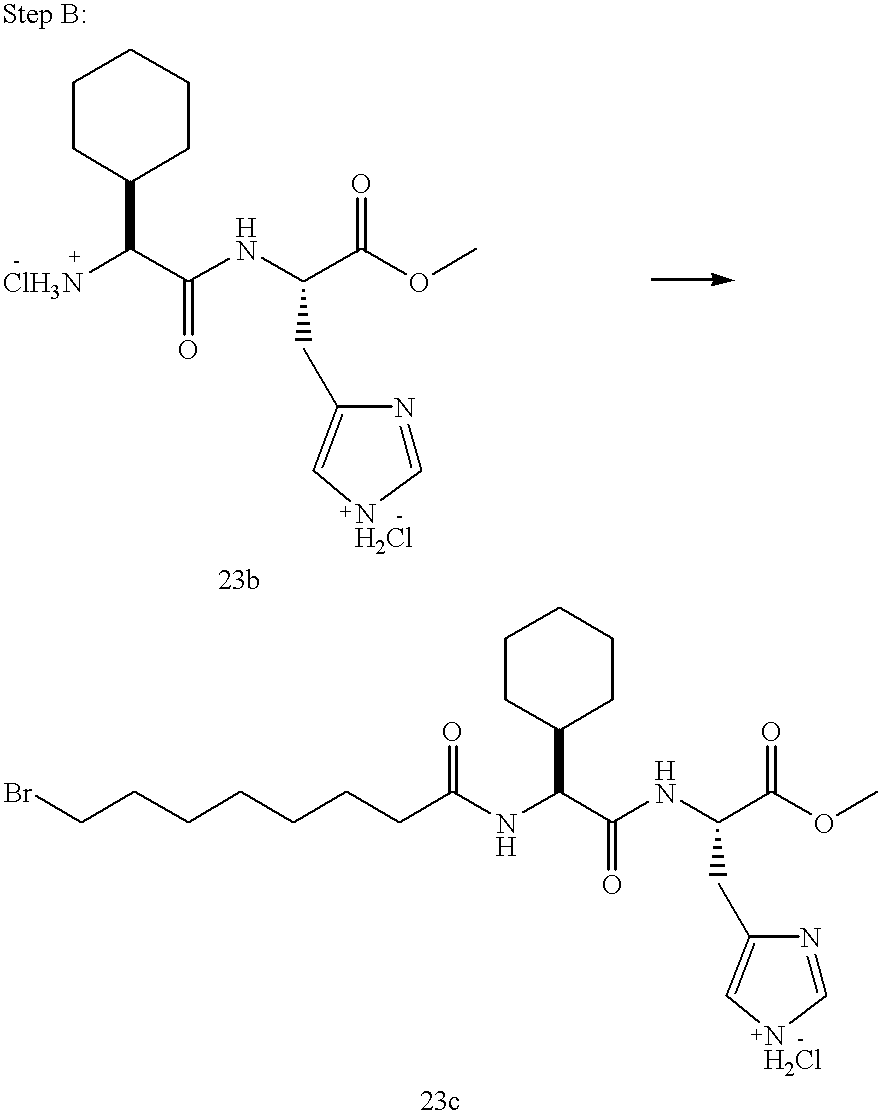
C(NC(C(OC)=O)CC1=C[NH2Cl]C=N1)(C([ClH3N])C1CCCCC1)=O.C(NC(C(OC)=O)CC1=C[NH2Cl]C=N1)(C(C1CCCCC1)NC(CCCCCCCBr)=O)=O
